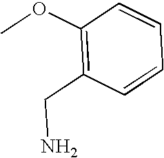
C1(OC)=C(CN)C=CC=C1
